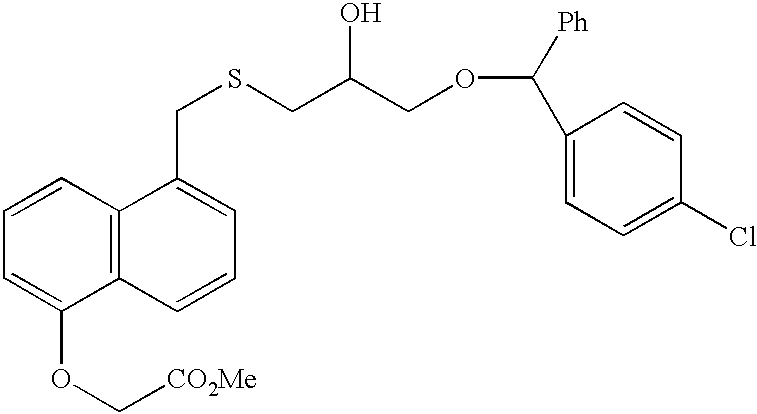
C1=CC=C(OC[CO2Me])C2=C1C(CSCC(COC([Ph])C1=CC=C(Cl)C=C1)O)=CC=C2
